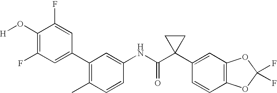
C1(C2=C(C)C=CC(NC(C3(C4=CC5=C(C=C4)OC(F)(F)O5)CC3)=O)=C2)=CC(F)=C(O[H])C(F)=C1
